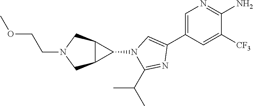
C(CN1CC2C(C1)C2N1C(C(C)C)=NC(C2=CN=C(N)C([CF3])=C2)=C1)OC
